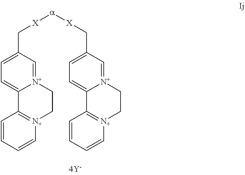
C1=CC=C[N+]2=C1C1=CC=C(C[X][a][X]CC3=CC=C4[N+](=C3)CC[N+]3=C4C=CC=C3)C=[N+]1CC2
